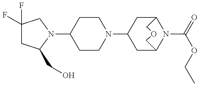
C1(N2C(CO)CC(F)(F)C2)CCN(C2CC3N(C(=O)OCC)C(C2)COC3)CC1
